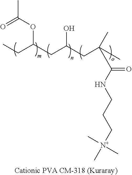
C(C(CC(CC(C)(C(=O)NCCC[N+](C)(C)C)C)O)OC(C)=O)C
